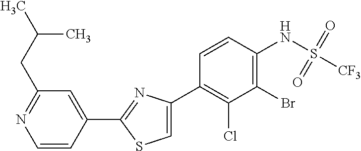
C1=CC(C2=NC(C3=C(Cl)C(Br)=C(NS([CF3])(=O)=O)C=C3)=CS2)=CC(CC(C)C)=N1
